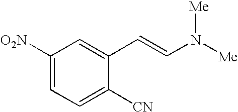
C1([O2N])=CC=C([CN])C(C=CN([Me])[Me])=C1
